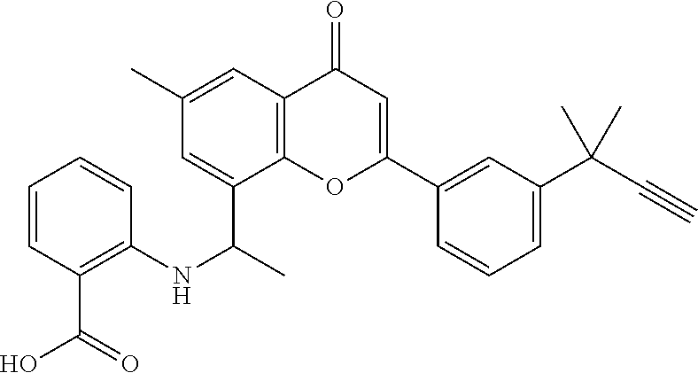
C1=CC=CC(C(O)=O)=C1NC(C1=CC(C)=CC2=C1OC(C1=CC(C(C#C)(C)C)=CC=C1)=CC2=O)C
